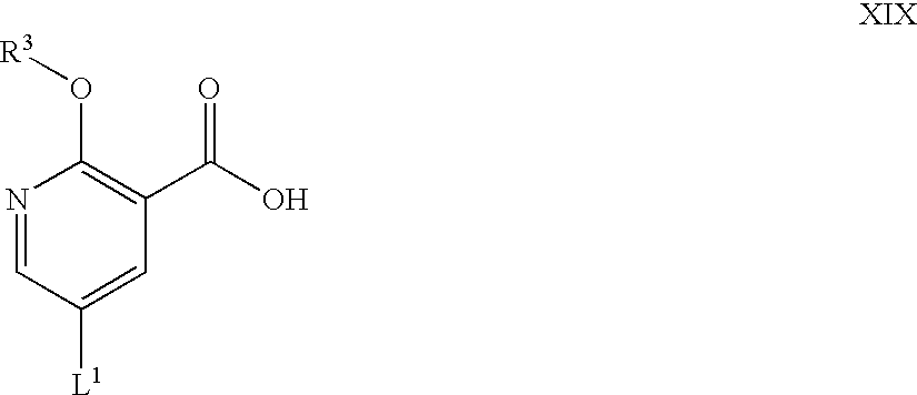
N1=CC([L1])=CC(C(=O)O)=C1O[R3]
